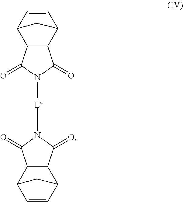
[L4](N1C(=O)C2C(C1=O)C1C=CC2C1)N1C(=O)C2C(C1=O)C1C=CC2C1
